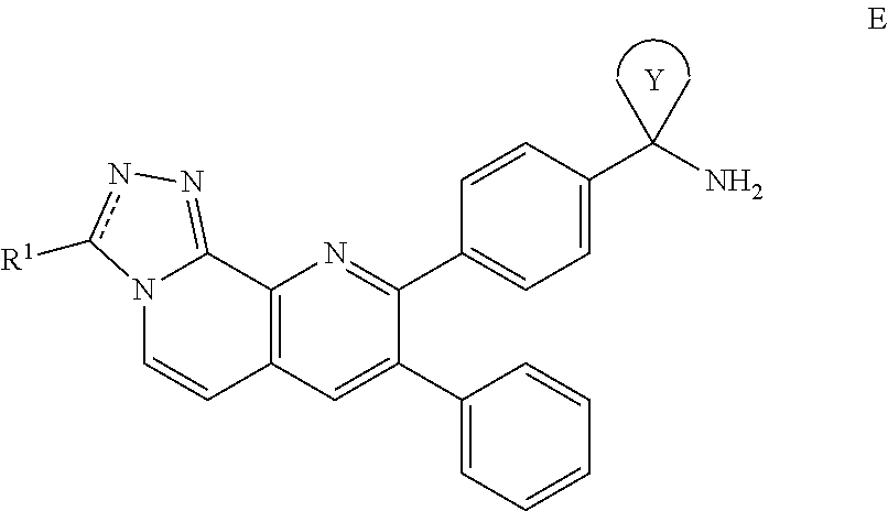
[Y].C(N)(C)(C)C1=CC=C(C2=NC3=C(C=CN4C3=Nnc4[R1])C=C2C2=CC=CC=C2)C=C1
